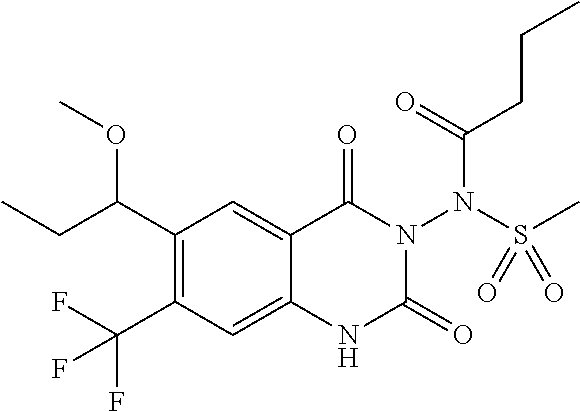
C1(C(OC)CC)=C(C(F)(F)F)C=C2C(=C1)C(=O)N(N(S(C)(=O)=O)C(CCC)=O)C(=O)N2
